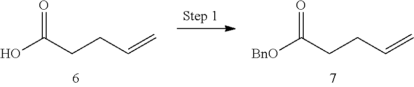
OC(CCC=C)=O.[BnO]C(CCC=C)=O
